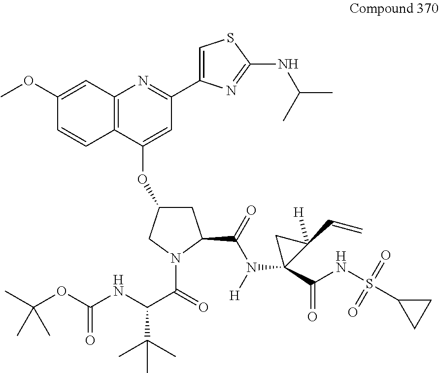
C(OC(NC(C(=O)N1C(C(=O)N([H])C2(C(NS(C3CC3)(=O)=O)=O)C(C=C)([H])C2)CC(OC2=CC(C3=CSC(NC(C)C)=N3)=NC3=C2C=CC(OC)=C3)C1)C(C)(C)C)=O)(C)(C)C
